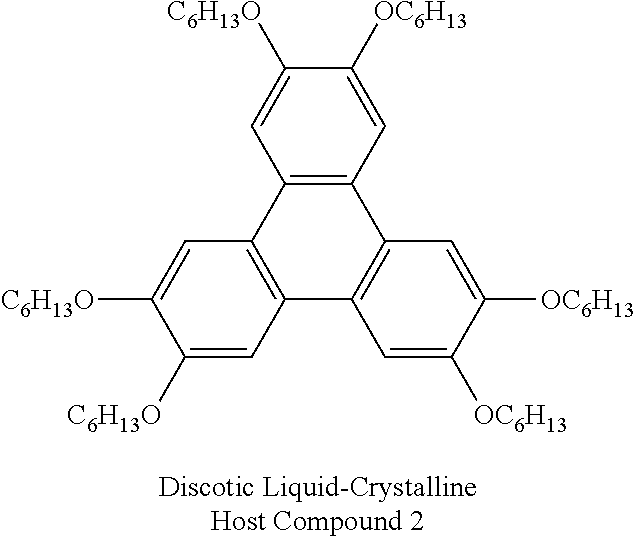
C12=C(C=C([OC6H13])C([C6H13O])=C1)C1=C(C3=C2C=C([C6H13O])C([C6H13O])=C3)C=C([OC6H13])C([OC6H13])=C1
